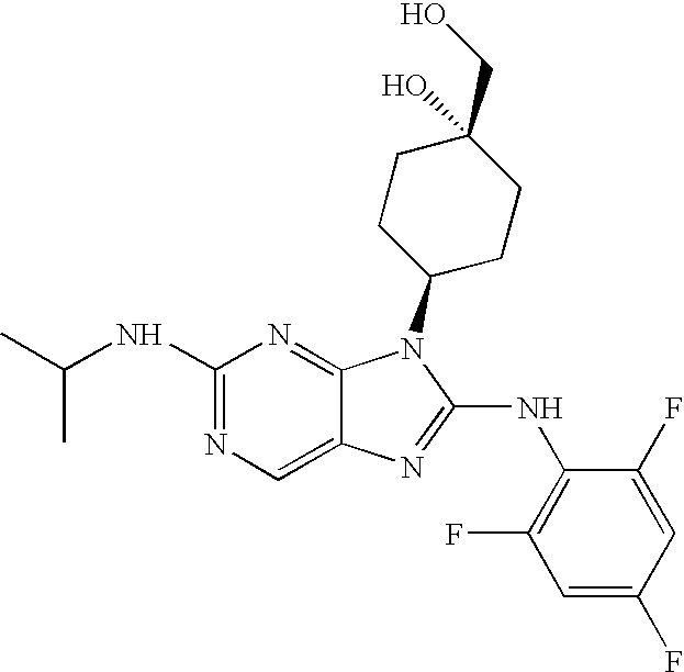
N1=C(NC(C)C)N=C2C(=C1)N=C(NC1=C(F)C=C(F)C=C1F)N2C1CCC(O)(CO)CC1
